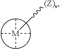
[M](C)(C)(C)(C)C[(Z)v]
